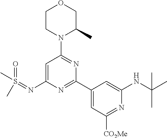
C1=C(N=S(C)(=O)C)N=C(C2=CC([CO2Me])=NC(NC(C)(C)C)=C2)N=C1N1C(C)COCC1
